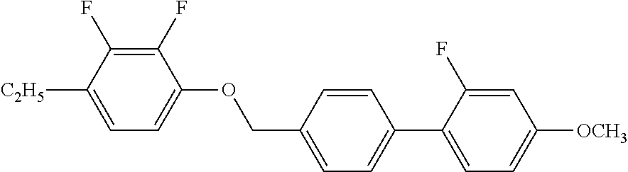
C1(F)=C(F)C([C2H5])=CC=C1OCC1=CC=C(C2=CC=C([OCH3])C=C2F)C=C1
